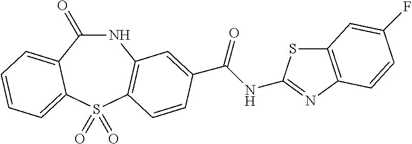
C1(=O)NC2=C(S(=O)(=O)C3=CC=CC=C13)C=CC(C(NC1=NC3=C(S1)C=C(F)C=C3)=O)=C2
